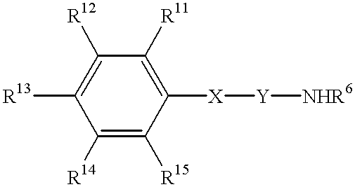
C1([R15])=C([R14])C([R13])=C([R12])C([R11])=C1[X][Y][NHR6]
